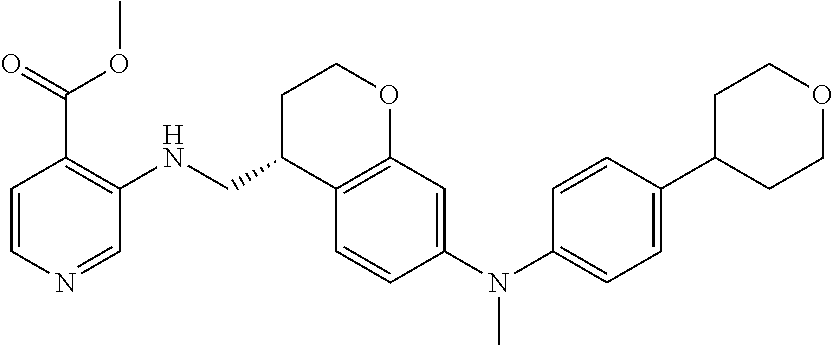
C1=CN=CC(NCC2C3=C(OCC2)C=C(N(C2=CC=C(C4CCOCC4)C=C2)C)C=C3)=C1C(=O)OC
